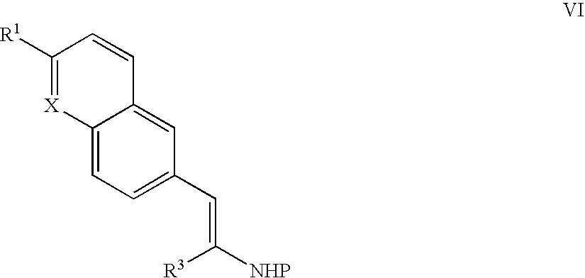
C12=CC=C(C=C([NHP])[R3])C=C1C=CC([R1])=[X]2
